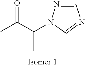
CC(C(N1C=NC=N1)C)=O
